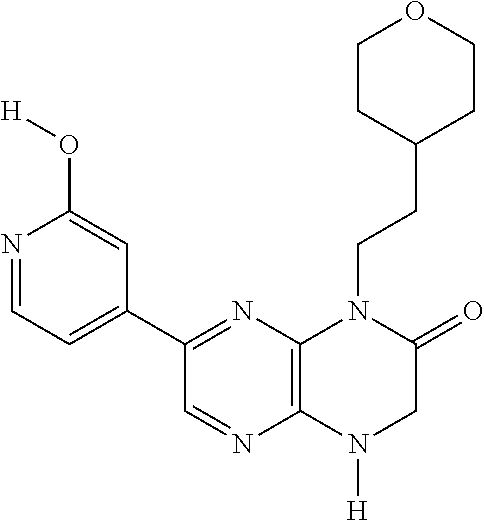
C1=NC2=C(N=C1C1=CC=NC(O[H])=C1)N(CCC1CCOCC1)C(=O)CN2[H]
